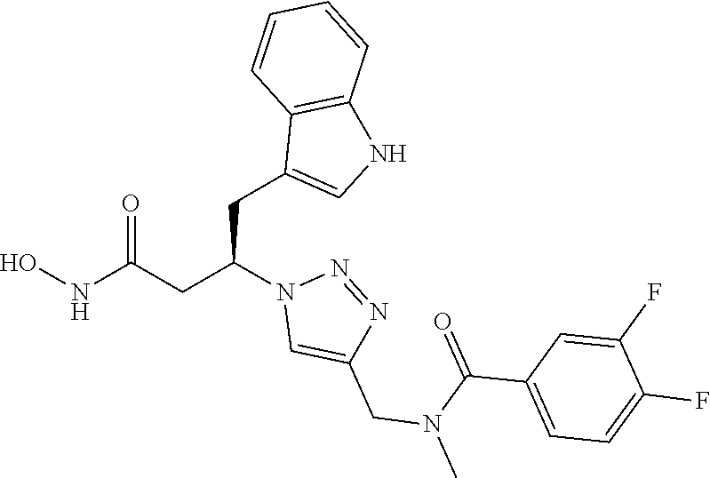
C1(CC(CC(NO)=O)N2C=C(CN(C(=O)C3=CC=C(F)C(F)=C3)C)N=N2)=CNC2=C1C=CC=C2
